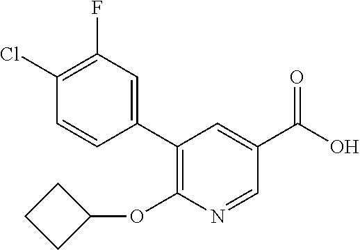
C1(C2=C(OC3CCC3)N=CC(C(O)=O)=C2)=CC(F)=C(Cl)C=C1
